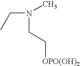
CCN(CC[OPO(OH)2])C
